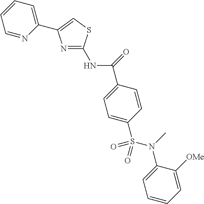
C(C1=CC=C(S(N(C2=CC=CC=C2[OMe])C)(=O)=O)C=C1)(=O)NC1=NC(C2=CC=CC=N2)=CS1
